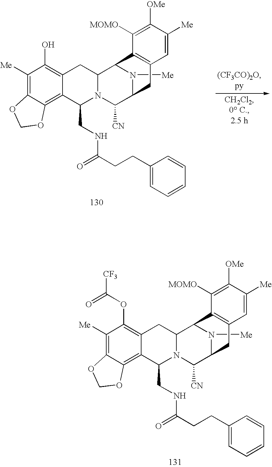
C1([Me])=C2C(=C3C(=C1O)CC1N(C([CN])C4N([Me])C1C1=C(C4)C=C([Me])C([OMe])=C1[MOMO])C3CNC(CCC1=CC=CC=C1)=O)OCO2.C1([Me])=C2C(=C3C(=C1OC([CF3])=O)CC1N(C([CN])C4N([Me])C1C1=C(C4)C=C([Me])C([OMe])=C1[MOMO])C3CNC(CCC1=CC=CC=C1)=O)OCO2
